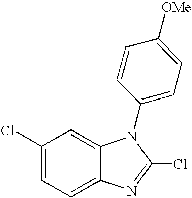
C1(Cl)=CC=C2C(=C1)N(C1=CC=C([OMe])C=C1)C(Cl)=N2
